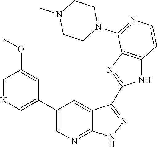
C1=NC=C(C2=CN=C3C(=C2)C(C2=NC4=C(N2)C=CN=C4N2CCN(C)CC2)=N[N H]3)C=C1OC
